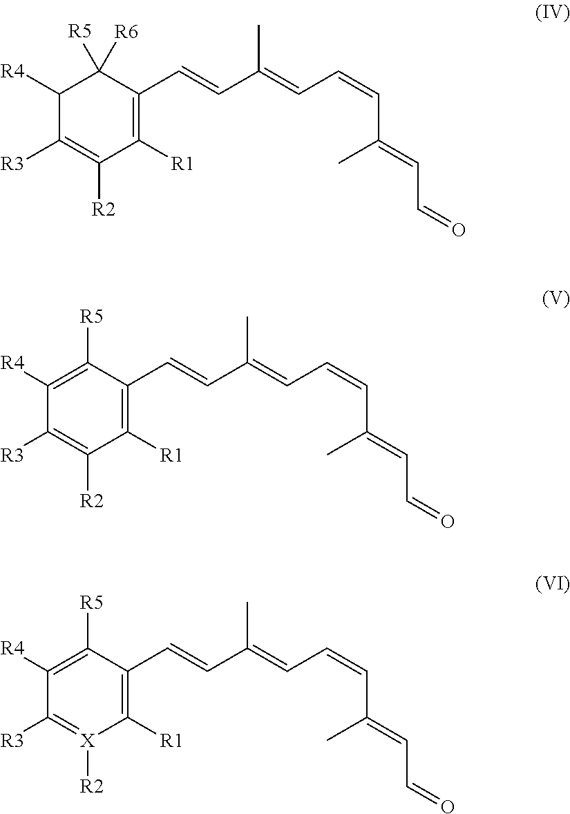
C1([R4])C([R3])=C([R2])C([R1])=C(C=CC(=CC=CC(C)=CC=O)C)C1([R5])[R6].C1([R4])=C([R5])C(C=CC(=CC=CC(C)=CC=O)C)=C([R1])C([R2])=C1[R3].C1([R4])=C([R5])C(C=CC(=CC=CC(C)=CC=O)C)=C([R1])[X]([R2])=C1[R3]
